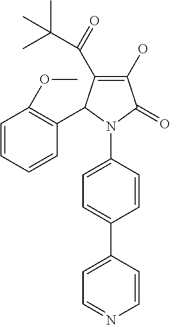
C1(O)=C(C(C(C)(C)C)=O)C(C2=C(OC)C=CC=C2)N(C2=CC=C(C3=CC=NC=C3)C=C2)C1=O
